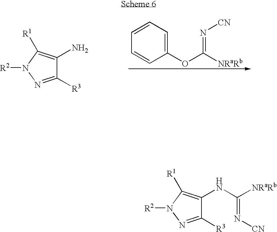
C1=CC=CC=C1OC([NRaRb])=N[CN].C1([R3])=NN([R2])C([R1])=C1N.C1([R3])=NN([R2])C([R1])=C1NC(=N[CN])[NRaRb]
